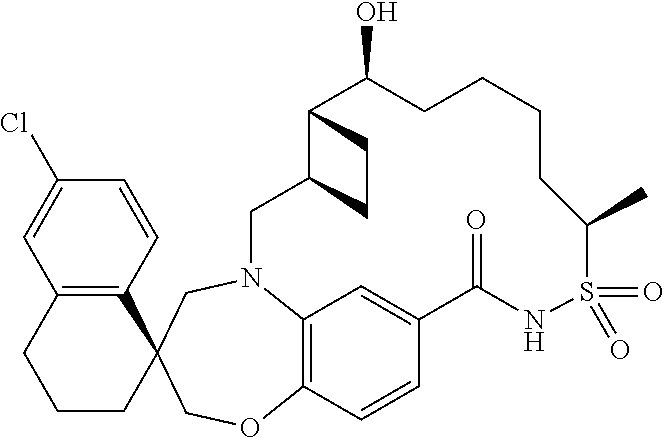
C1=CC(Cl)=CC2=C1C1(CCC2)CN2C3=C(C=CC(=C3)C(=O)NS(=O)(=O)C(C)CCCCC(O)C3C(C2)CC3)OC1
